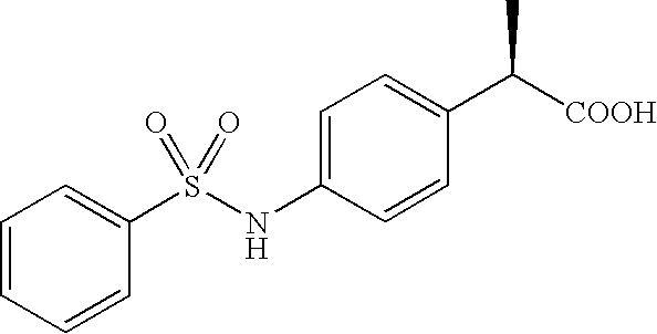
C1=C(NS(C2=CC=CC=C2)(=O)=O)C=CC(C([COOH])C)=C1
